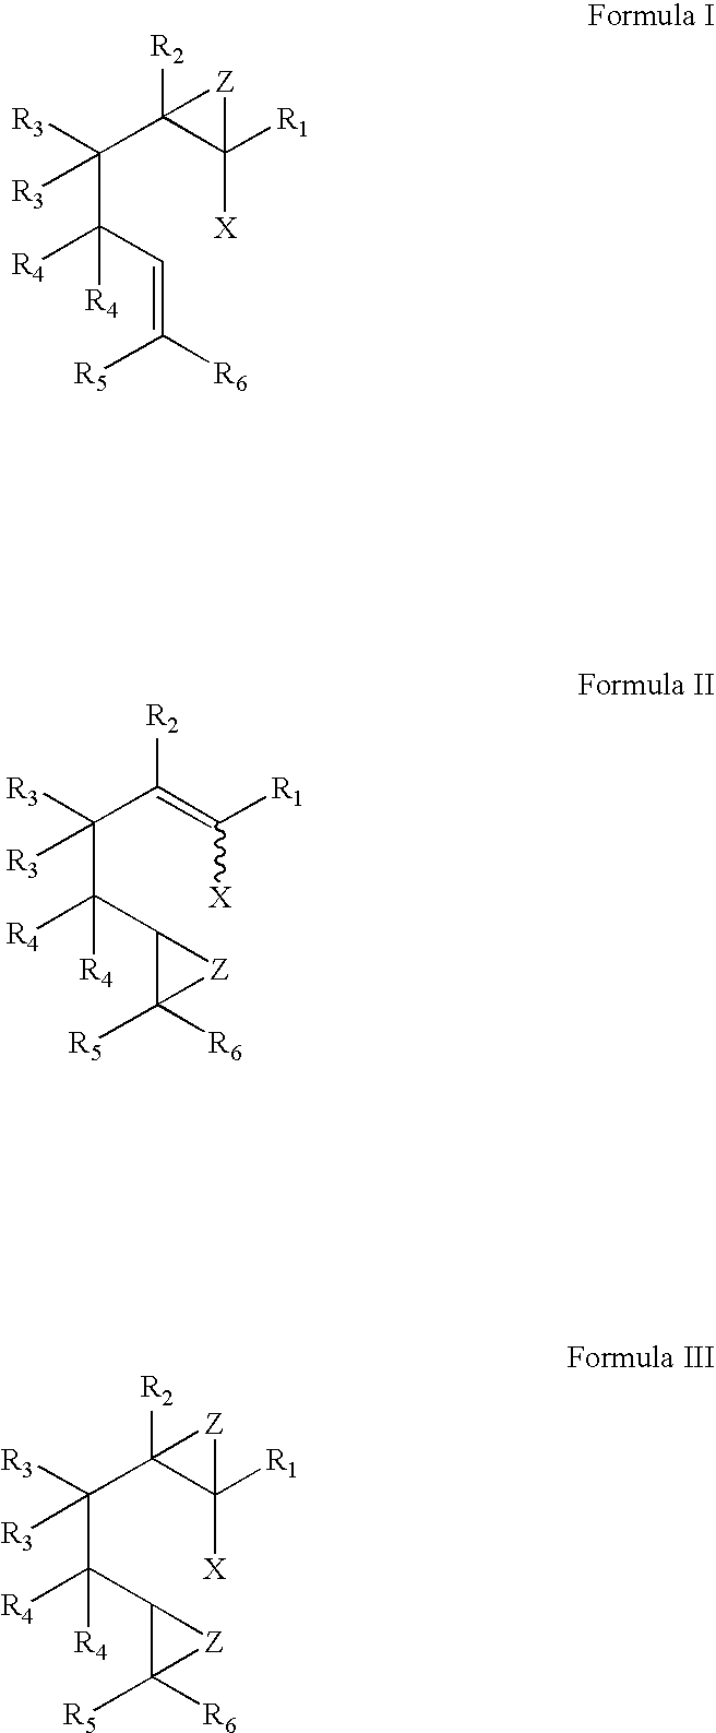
[R3]C(C1([R2])C([R1])([X])[Z]1)(C(C=C([R6])[R5])([R4])[R4])[R3].[R3]C(C(=C([R1])[X])[R2])(C(C1C([R6])([R5])[Z]1)([R4])[R4])[R3].[R3]C(C1([R2])C([R1])([X])[Z]1)(C(C1C([R6])([R5])[Z]1)([R4])[R4])[R3]
